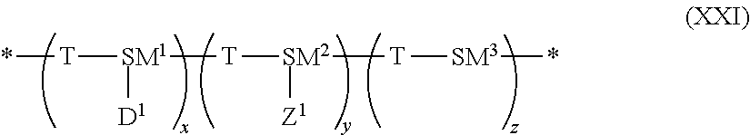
*[T][SM1]([T][SM2]([T][SM3]*)[Z1])[D1]
